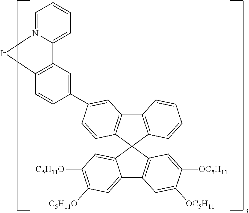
C1=N2C(=CC=C1)C1=C(C=CC(C3=CC4=C(C5(C6=C(C7=CC([C5H11O])=C([C5H11O])C=C75)C=C([OC5H11])C([OC5H11])=C6)C5=C4C=CC=C5)C=C3)=C1)[Ir]2
